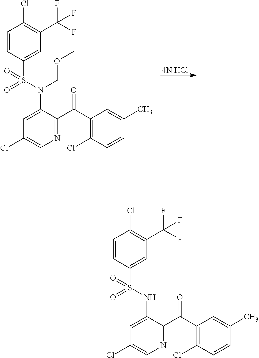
C1=C(N(S(=O)(=O)C2=CC(C(F)(F)F)=C(Cl)C=C2)COC)C(C(C2=C(Cl)C=CC(C)=C2)=O)=NC=C1Cl.[4N HCl].C1=C(NS(=O)(=O)C2=CC(C(F)(F)F)=C(Cl)C=C2)C(C(C2=C(Cl)C=CC(C)=C2)=O)=NC=C1Cl
